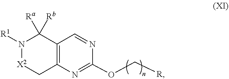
O(C[R])C1=NC2=C(C([Ra])([Rb])N([R1])[X2]C2)C=N1
